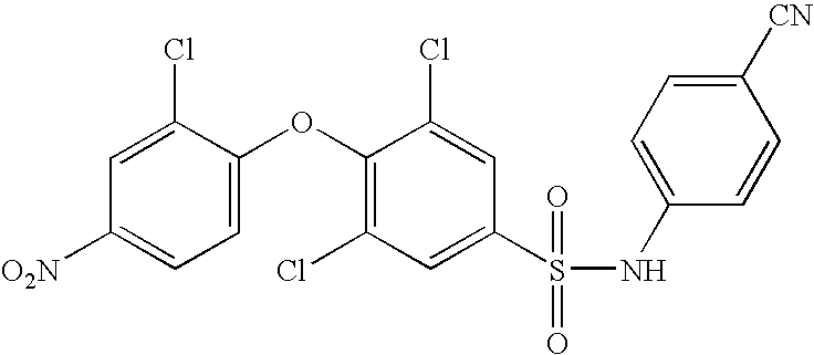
O(C1=C(Cl)C=C(S(NC2=CC=C([CN])C=C2)(=O)=O)C=C1Cl)C1=CC=C([O2N])C=C1Cl
